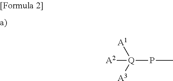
[A2][Q](PC)([A1])[A3]
